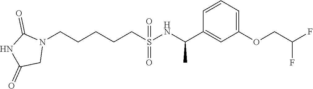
N1(CCCCCS(=O)(=O)NC(C2=CC(OCC(F)F)=CC=C2)C)C(=O)NC(=O)C1
